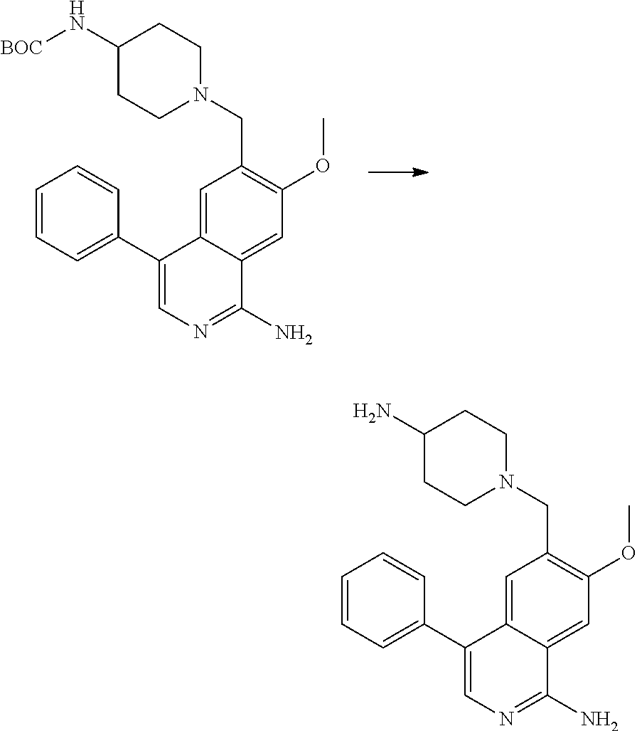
C1=CC=C(C2=CN=C(N)C3=CC(OC)=C(CN4CCC(N[BOC])CC4)C=C23)C=C1.C1=CC=C(C2=CN=C(N)C3=CC(OC)=C(CN4CCC(N)CC4)C=C23)C=C1
